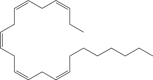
C(C=CCC)C=CCC=CCC=CCC=CCCCCCCC
